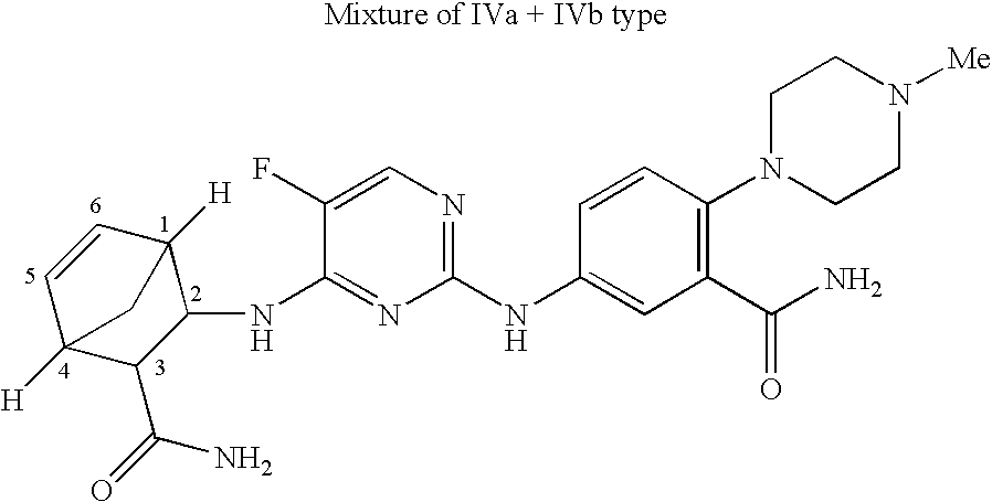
C1=CC2([H])C(NC3=NC(NC4=CC(C(N)=O)=C(N5CCN([Me])CC5)C=C4)=NC=C3F)C(C(=O)N)C1([H])C2
